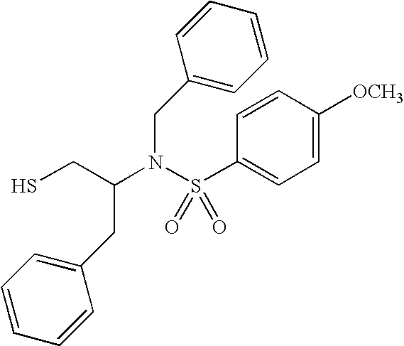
SCC(N(S(C1=CC=C([OCH3])C=C1)(=O)=O)CC1=CC=CC=C1)CC1=CC=CC=C1
